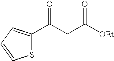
C(C(=O)C1=CC=CS1)C([OEt])=O
